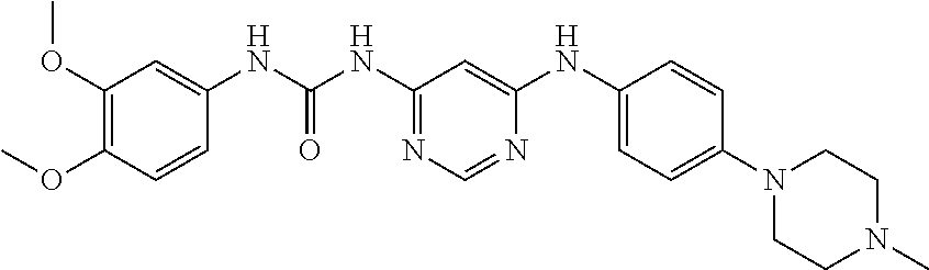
C1(OC)=C(OC)C=CC(NC(=O)NC2=NC=NC(NC3=CC=C(N4CCN(C)CC4)C=C3)=C2)=C1
